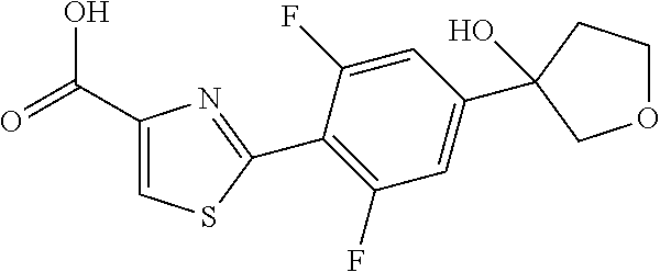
C1(C2(O)CCOC2)=CC(F)=C(C2=NC(C(=O)O)=CS2)C(F)=C1
